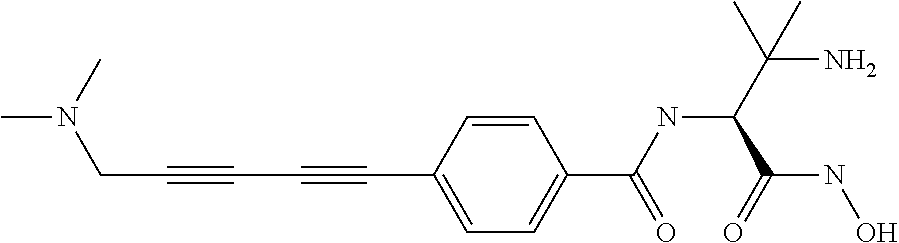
N(CC#CC#CC1=CC=C(C(NC(C(N)(C)C)C(NO)=O)=O)C=C1)(C)C
